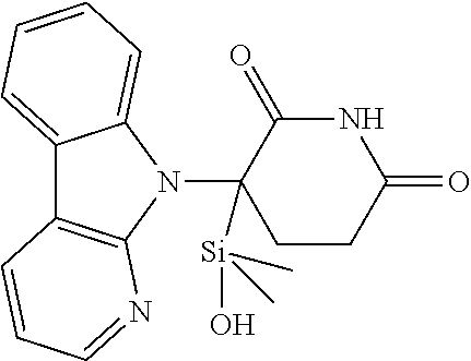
N1(C2([Si](O)(C)C)CCC(=O)NC2=O)C2=CC=CC=C2C2=C1N=CC=C2
